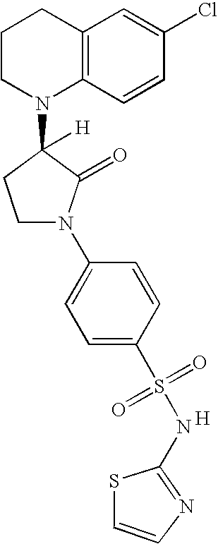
C1CN(C2([H])CCN(C3=CC=C(S(=O)(=O)NC4=NC=CS4)C=C3)C2=O)C2=C(C1)C=C(Cl)C=C2.[H]
